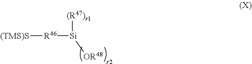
[(TMS)S][R46][Si]([OR48])[(R47)r1]
